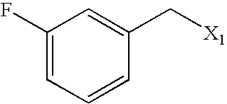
C1(F)=CC=CC(C[X1])=C1
